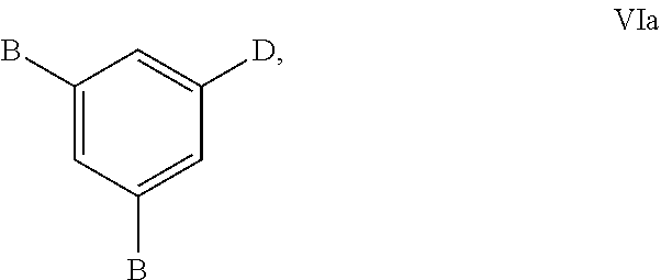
C1(B)=CC(B)=CC([D])=C1
